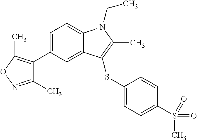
C1=C(C2=C(C)ON=C2C)C=C2C(=C1)N(CC)C(C)=C2SC1=CC=C(S(C)(=O)=O)C=C1
